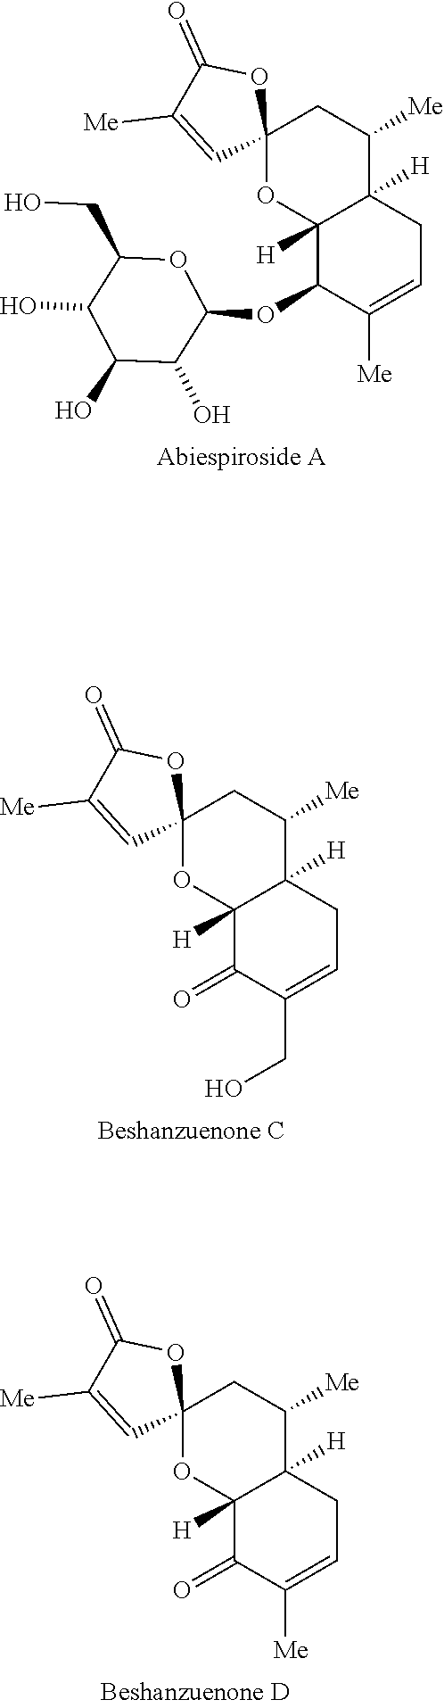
C12(OC3([H])C([H])(C([Me])C1)CC=C([Me])C3OC1OC(CO)C(O)C(O)C1O)OC(=O)C([Me])=C2.C12(OC3([H])C([H])(C([Me])C1)CC=C(CO)C3=O)OC(=O)C([Me])=C2.C12(OC3([H])C([H])(C([Me])C1)CC=C([Me])C3=O)OC(=O)C([Me])=C2
